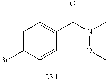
C1=C(Br)C=CC(C(N(C)OC)=O)=C1
